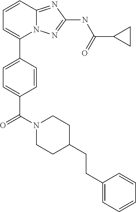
C1=CC2=NC(NC(C3CC3)=O)=NN2C(C2=CC=C(C(N3CCC(CCC4=CC=CC=C4)CC3)=O)C=C2)=C1
